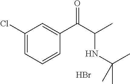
C1(Cl)=CC=CC(C(C(C)NC(C)(C)C)=O)=C1.Br
